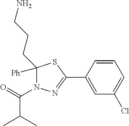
C1([Ph])(CCCN)N(C(=O)C(C)C)N=C(C2=CC(Cl)=CC=C2)S1
